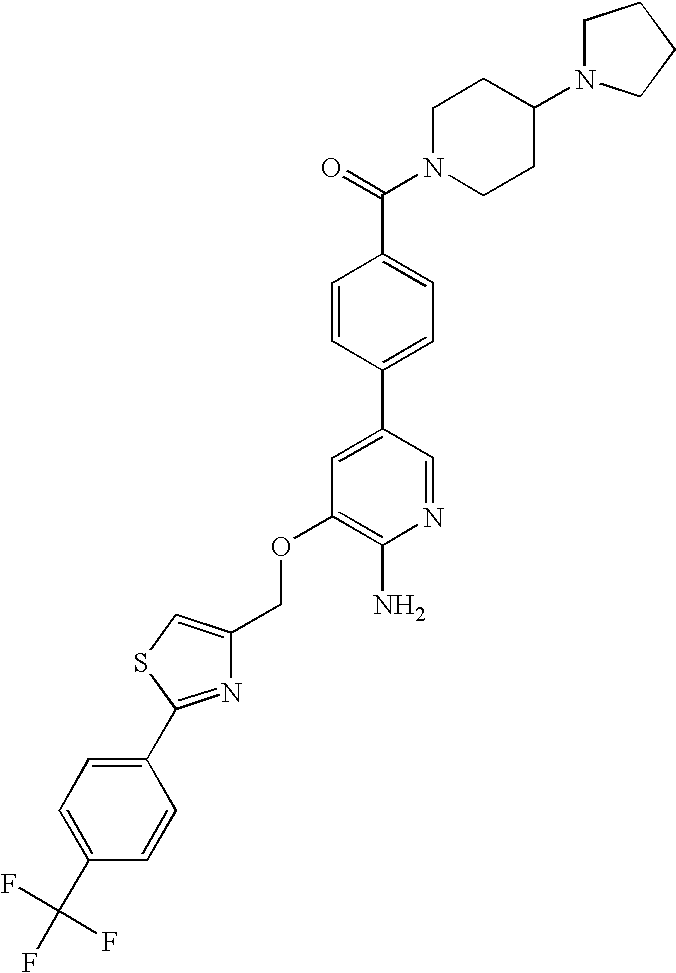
C(OC1=C(N)N=CC(C2=CC=C(C(=O)N3CCC(N4CCCC4)CC3)C=C2)=C1)C1=CSC(C2=CC=C(C(F)(F)F)C=C2)=N1
